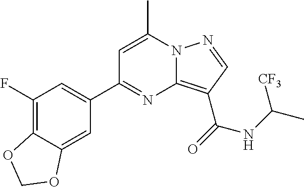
C1(F)=C2C(=CC(C3=NC4=C(C(NC(C)[CF3])=O)C=NN4C(C)=C3)=C1)OCO2
